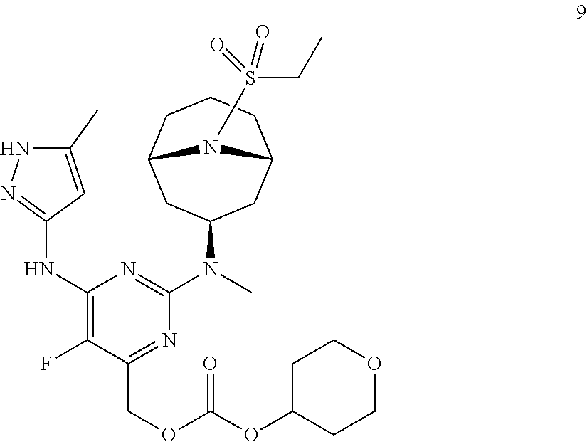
C1(NC2=NNC(C)=C2)=C(F)C(COC(OC2CCOCC2)=O)=NC(N(C)C2CC3CCCC(C2)N3S(CC)(=O)=O)=N1
